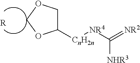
[R].C1([CnH2n][NR4]C(=[NR2])[NHR3])COCO1
